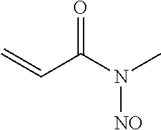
C=CC(N(C)[NO])=O
